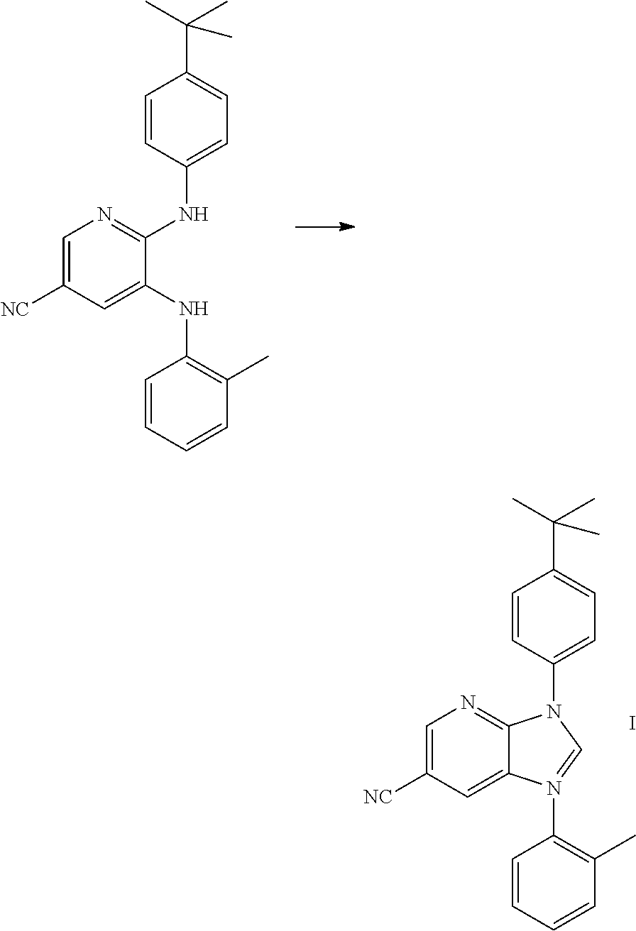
C1=C([NC])C=C2C(=N1)N(C1=CC=C(C(C)(C)C)C=C1)C=N2C1=C(C)C=CC=C1.I.C1=C([NC])C=C(NC2=C(C)C=CC=C2)C(NC2=CC=C(C(C)(C)C)C=C2)=N1
